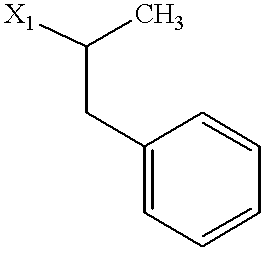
C1(CC([X1])C)=CC=CC=C1
